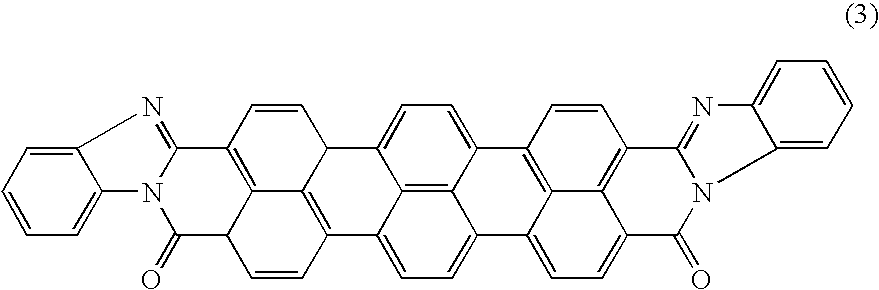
C12=C3C4=CC=C1C1C5=C(C2=CC=C3C2=CC=C3C6=C(C=CC4=C26)C2=NC4=CC=CC=C4N2C3=O)C=CC2C5=C(C=C1)C1=NC3=CC=CC=C3N1C2=O
